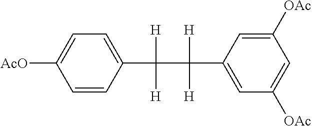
C1=C([AcO])C=CC(C([H])([H])C([H])([H])C2=CC([OAc])=CC([OAc])=C2)=C1
